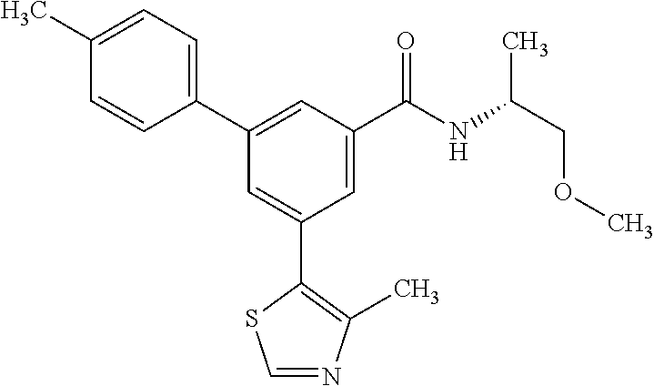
C1=NC(C)=C(C2=CC(C3=CC=C(C)C=C3)=CC(C(NC(COC)C)=O)=C2)S1
